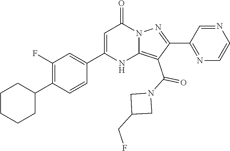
C1CCCC(C2=C(F)C=C(C3=CC(=O)N4C(=C(C(N5CC(CF)C5)=O)C(C5=NC=CN=C5)=N4)N3)C=C2)C1
